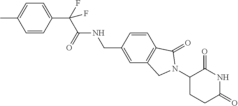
C1=C(C)C=CC(C(C(NCC2=CC3=C(C=C2)C(=O)N(C2CCC(=O)NC2=O)C3)=O)(F)F)=C1
